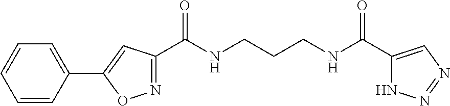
C1(C(NCCCNC(C2=NOC(C3=CC=CC=C3)=C2)=O)=O)=CN=NN1
